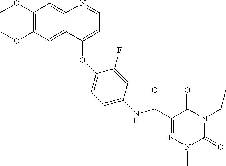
C1(OC)=C(OC)C=C2C(=C1)N=CC=C2OC1=CC=C(NC(C2=NN(C)C(=O)N(CC)C2=O)=O)C=C1F
